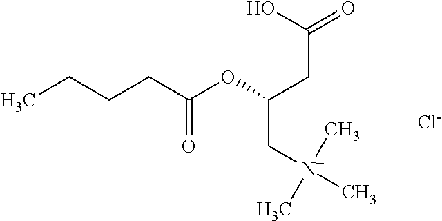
CCCCC(OC(CC(=O)O)C[N+](C)(C)C)=O.[Cl-]
